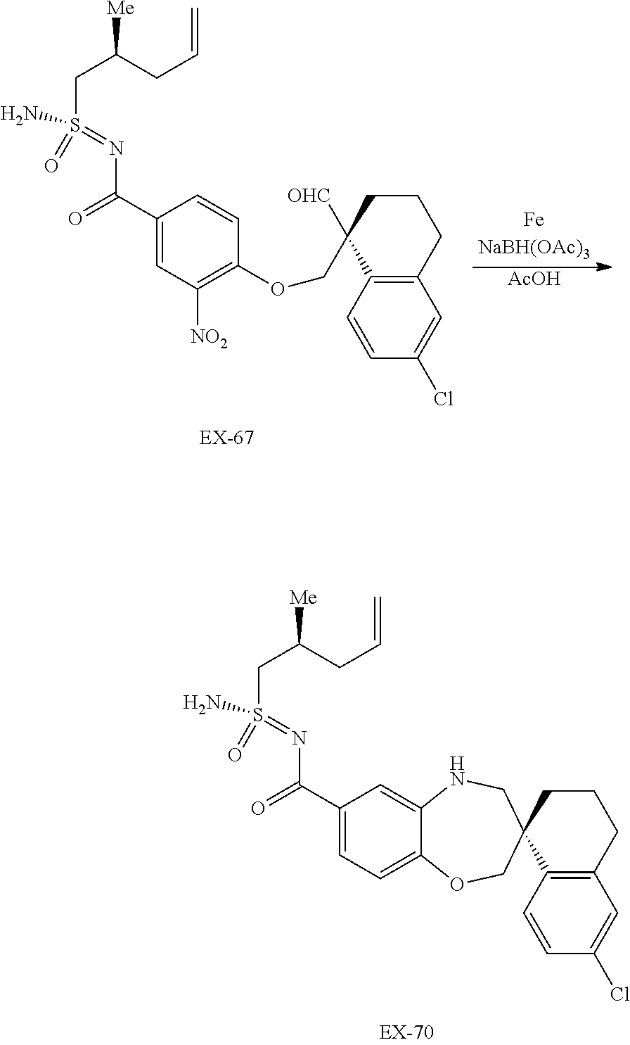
[AcOH].C12=C(C=CC(Cl)=C1)C(COC1=C([NO2])C=C(C(N=S(CC(CC=C)[Me])(=O)N)=O)C=C1)([OHC])CCC2.C12=C(C=CC(Cl)=C1)C1(CCC2)COC2=CC=C(C(N=S(CC(CC=C)[Me])(=O)N)=O)C=C2NC1
